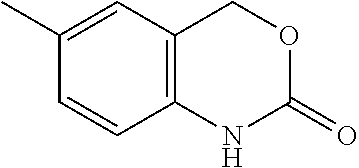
C1(C)=CC2=C(C=C1)NC(=O)OC2
